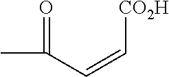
CC(=O)C=C[CO2H]
